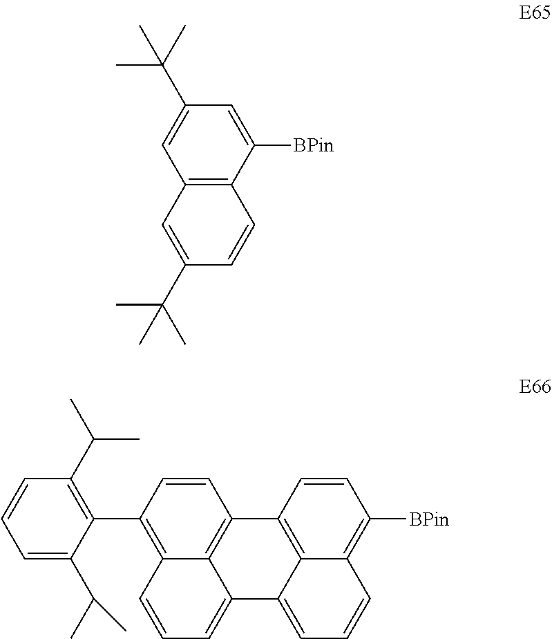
C1=C(C(C)(C)C)C=C([BPin])C2=C1C=C(C(C)(C)C)C=C2.C1(C2=C3C4=C(C=C2)C2=C5C(=CC=CC5=C([BPin])C=C2)C4=CC=C3)=C(C(C)C)C=CC=C1C(C)C
